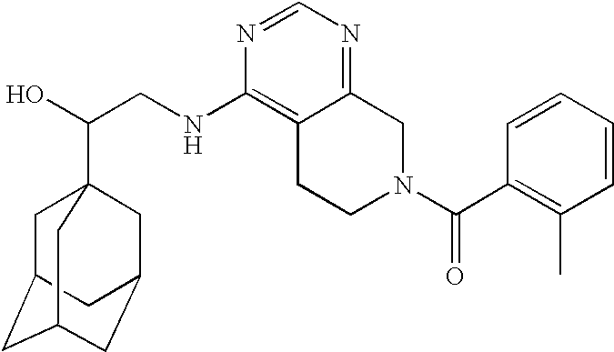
C(CNC1=C2C(=NC=N1)CN(C(C1=C(C)C=CC=C1)=O)CC2)(O)C12CC3CC(CC(C1)C3)C2
